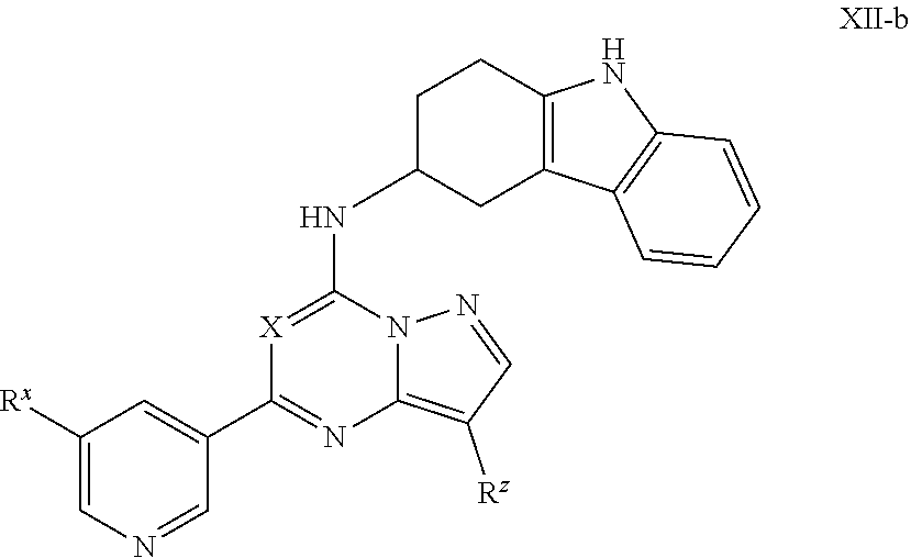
C1=C([Rx])C=C(C2=NC3=C([Rz])C=NN3C(NC3CC4=C(CC3)NC3=C4C=CC=C3)=[X]2)C=N1
